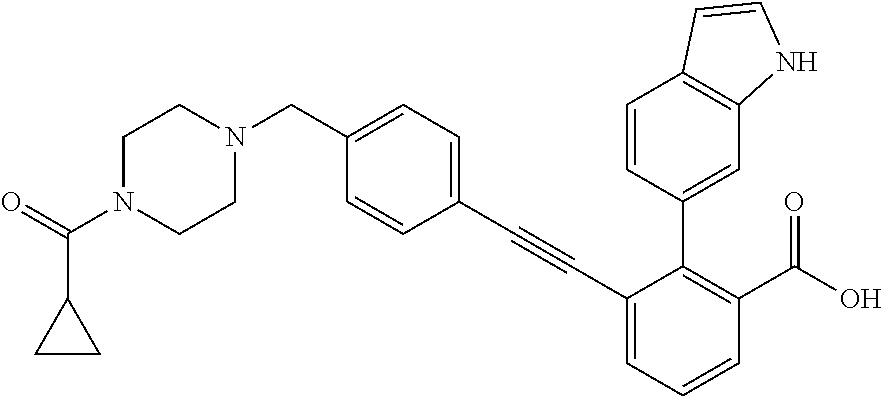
C1CN(C(C2CC2)=O)CCN1CC1=CC=C(C#CC2=CC=CC(C(=O)O)=C2C2=CC3=C(C=CN3)C=C2)C=C1
